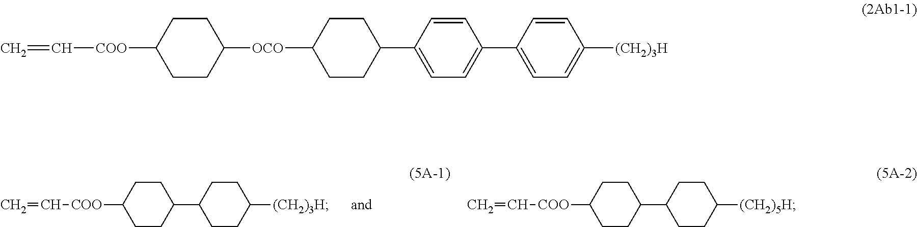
C1CC([COO]C=C)CCC1C1CCC([(CH2)3H])CC1.C1CC([COO]C=C)CCC1[OCO]C1CCC(C2=CC=C(C3=CC=C([(CH2)3H])C=C3)C=C2)CC1.C1CC([COO]C=C)CCC1C1CCC([(CH2)5H])CC1
